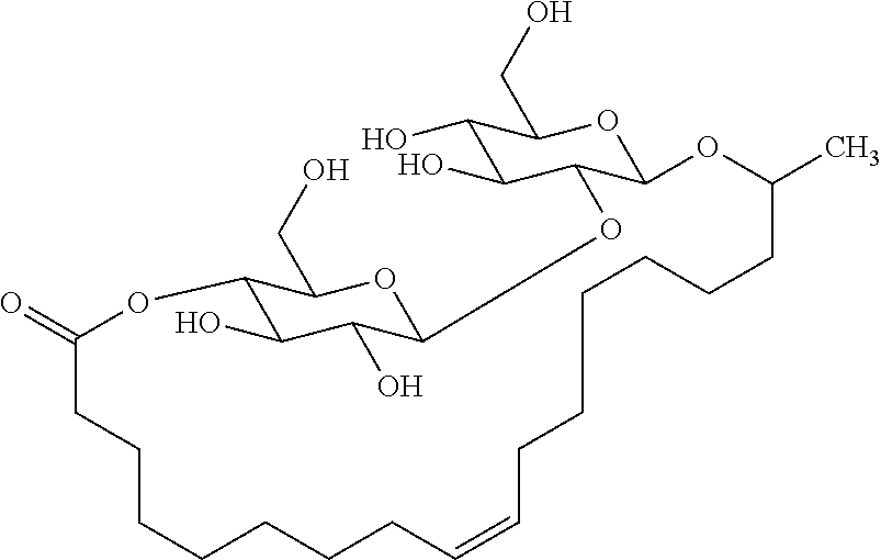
C12C(O)C(O)C(OC1CO)OC1C(O)C(O)C(CO)OC1OC(C)CCCCCCC=CCCCCCCCC(=O)O2
